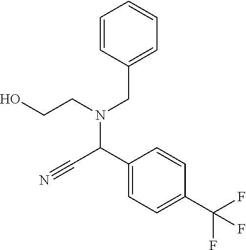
C1=CC(CN(C(C#N)C2=CC=C(C(F)(F)F)C=C2)CCO)=CC=C1
